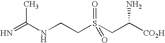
N=C(C)NCCS(CC([CO2H])N)(=O)=O
